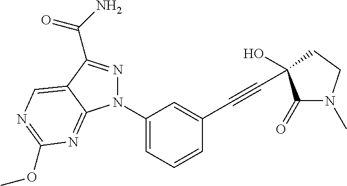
C1(N2N=C(C(N)=O)C3=CN=C(OC)N=C23)=CC=CC(C#CC2(O)C(=O)N(C)CC2)=C1
